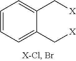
C1=CC=C(C[X])C(C[X])=C1
